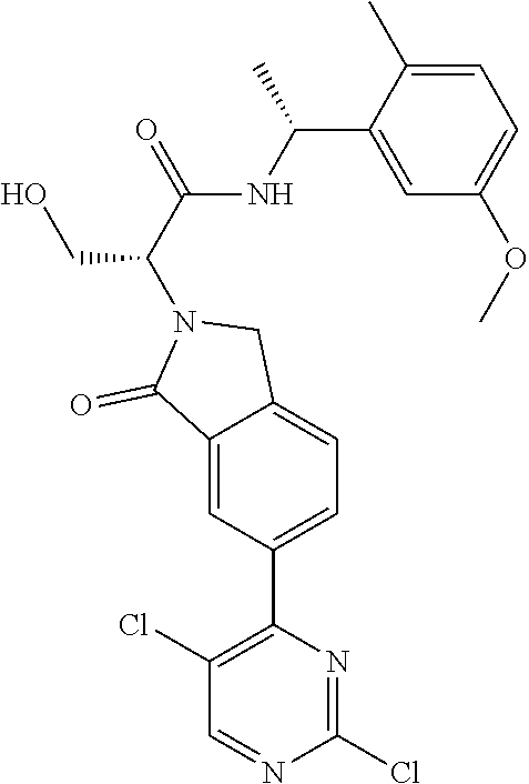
C1(Cl)=NC(C2=CC=C3C(=C2)C(=O)N(C(CO)C(NC(C)C2=CC(OC)=CC=C2C)=O)C3)=C(Cl)C=N1
